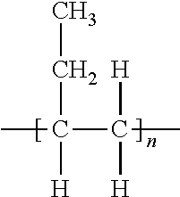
CC(C(C)([H])[H])(CC)[H]
